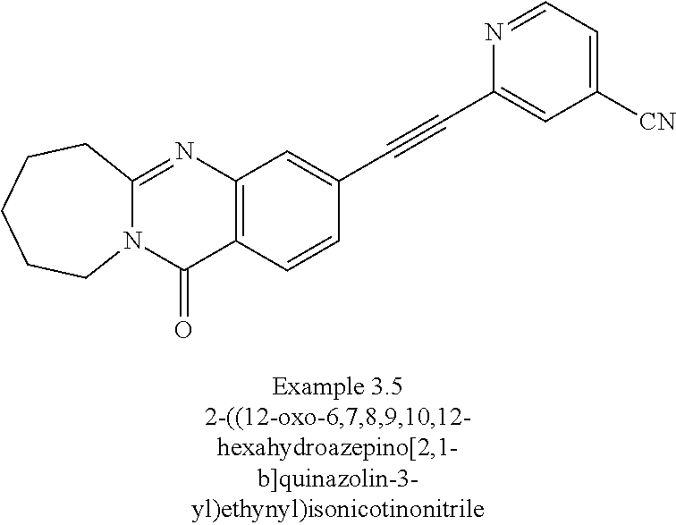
N12C(=NC3=C(C1=O)C=CC(C#CC1=CC([CN])=CC=N1)=C3)CCCCC2
